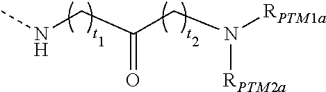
C(=O)(CNC)CN([RPTM1a])[RPTM2a]
